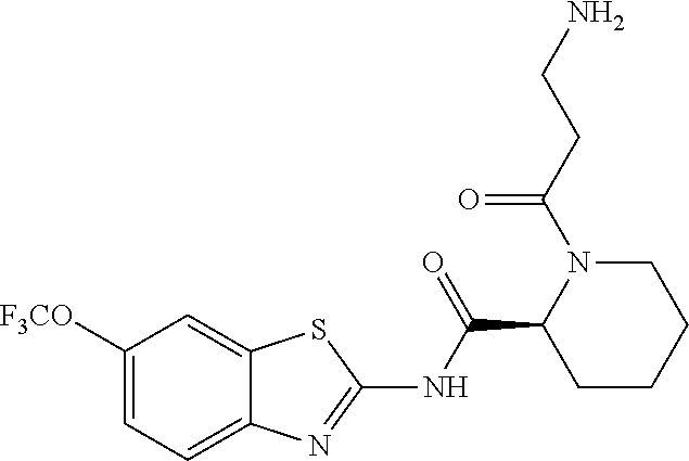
C1([F3CO])=CC=C2C(=C1)SC(NC(C1CCCCN1C(CCN)=O)=O)=N2
